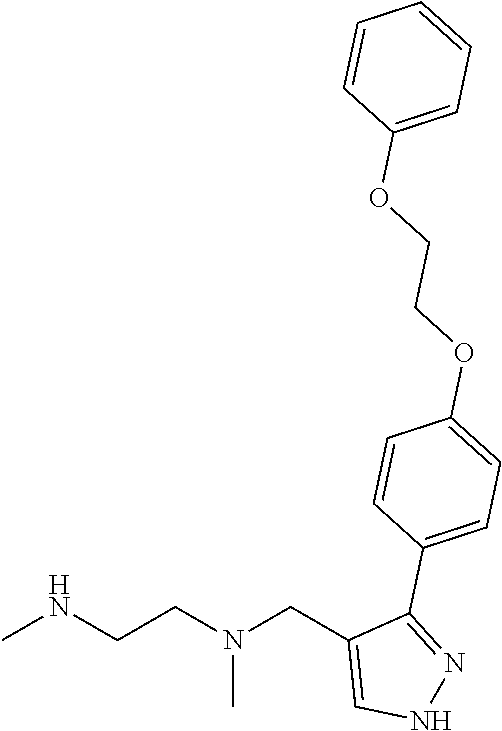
CNCCN(CC1=CNN=C1C1=CC=C(OCCOC2=CC=CC=C2)C=C1)C
